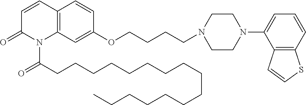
C1=CC2=C(N(C(CCCCCCCCCCCCCCCC)=O)C1=O)C=C(OCCCCN1CCN(C3=CC=CC4=C3C=CS4)CC1)C=C2
